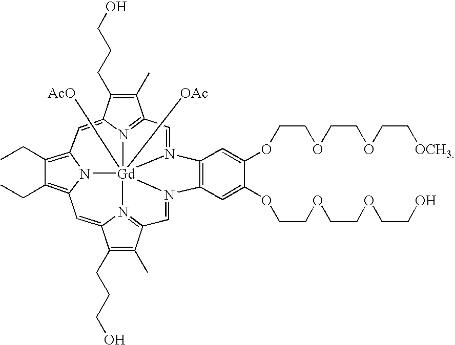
C12=CC3=C(CC)C(CC)=C4C=C5C(CCCO)=C(C)C6=N5[Gd]57([AcO])([OAc])(N1=C(C(C)=C2CCCO)C=N5C1=C(C=C(OCCOCCOCC[OCH3])C(OCCOCCOCCO)=C1)N7=C6)N43
